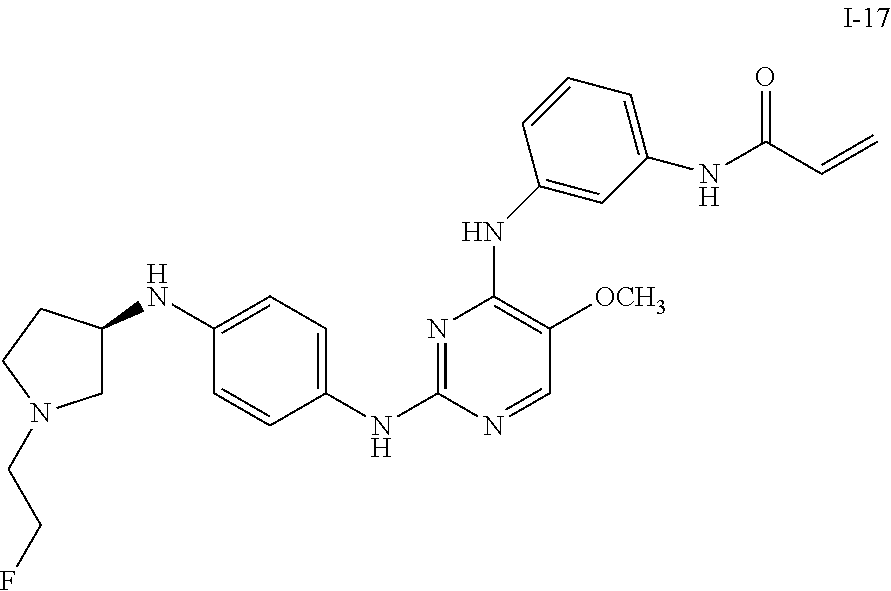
N1=C(NC2=CC=C(NC3CN(CCF)CC3)C=C2)N=CC([OCH3])=C1NC1=CC(NC(C=C)=O)=CC=C1
